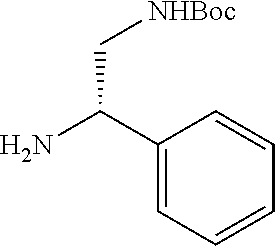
C1(C(N)C[NHBoc])=CC=CC=C1
